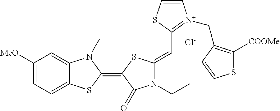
[Cl-].C1([MeO])=CC=C2C(=C1)N(C)C(=C1C(=O)N(CC)C(=CC3=[N+](CC4=C([COOMe])SC=C4)C=CS3)S1)S2
